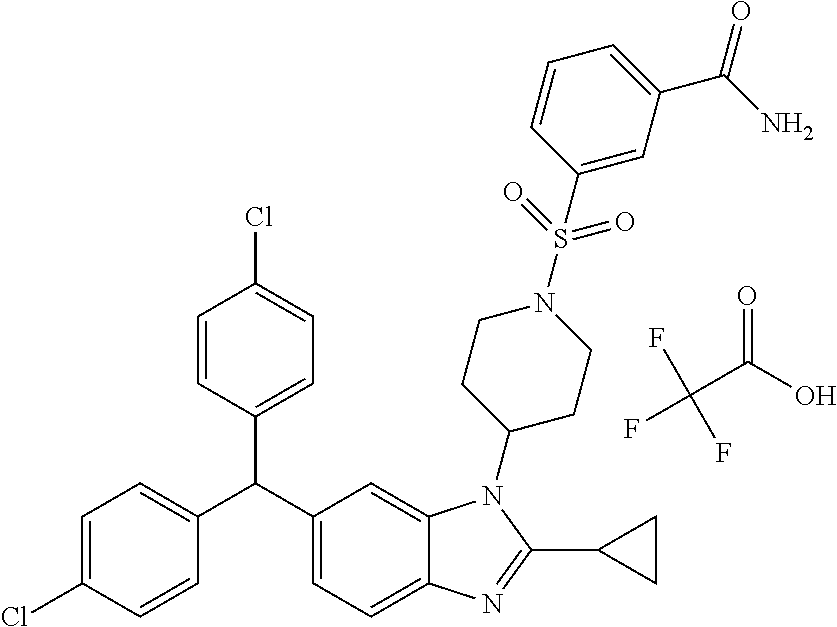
C1=C(Cl)C=CC(C(C2=CC=C3C(=C2)N(C2CCN(S(=O)(=O)C4=CC(C(N)=O)=CC=C4)CC2)C(C2CC2)=N3)C2=CC=C(Cl)C=C2)=C1.C(C(O)=O)(F)(F)F
